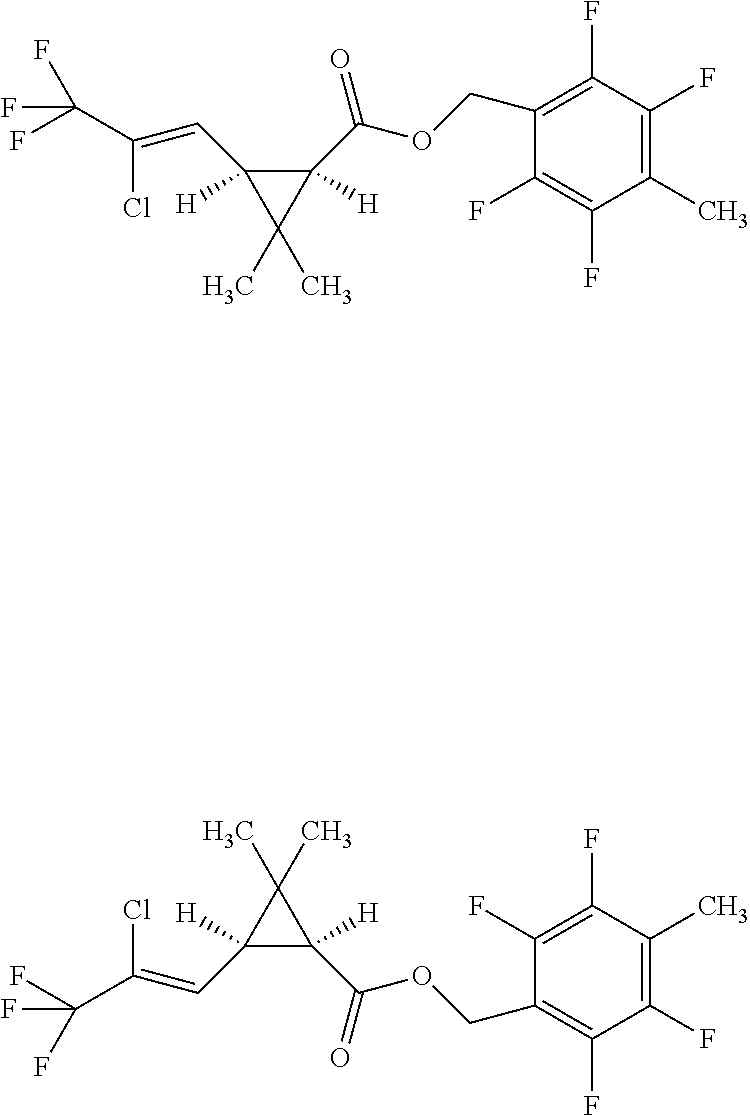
C1(COC(C2([H])C([H])(C=C(Cl)C(F)(F)F)C2(C)C)=O)=C(F)C(F)=C(C)C(F)=C1F.C1(COC(C2([H])C([H])(C=C(Cl)C(F)(F)F)C2(C)C)=O)=C(F)C(F)=C(C)C(F)=C1F
